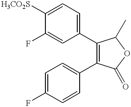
C1=C(F)C([H3CO2S])=CC=C1C1=C(C2=CC=C(F)C=C2)C(=O)OC1C
